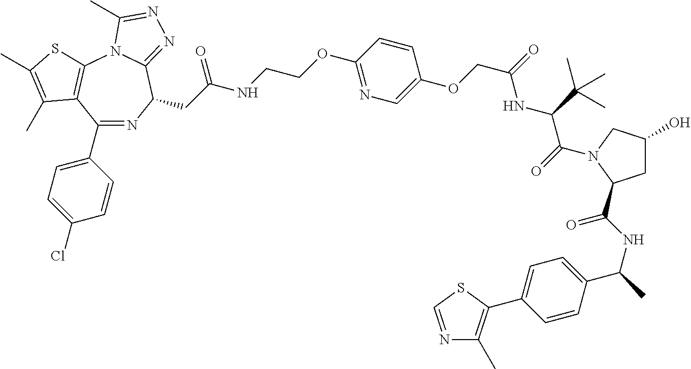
C1(C2=CC=C(Cl)C=C2)=NC(CC(NCCOC2=NC=C(OCC(=O)NC(C(=O)N3CC(O)CC3C(NC(C)C3=CC=C(C4=C(C)N=CS4)C=C3)=O)C(C)(C)C)C=C2)=O)C2=NN=C(C)N2C2=C1C(C)=C(C)S2
